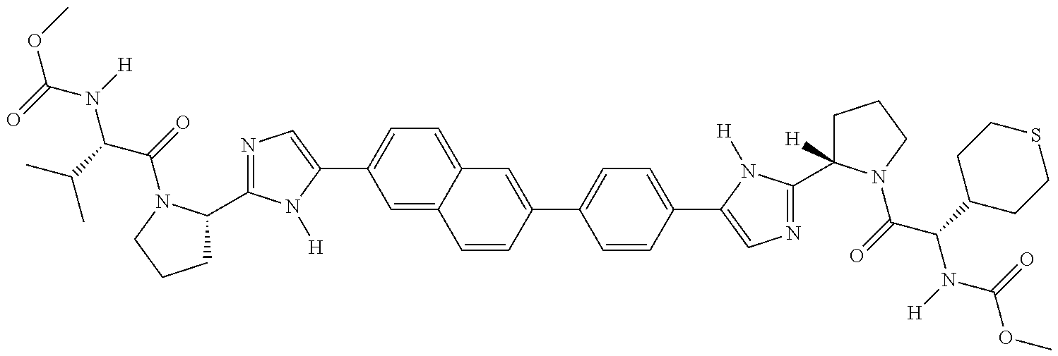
O(C(=O)N(C(C(C)C)C(=O)N1C(C2=NC=C(C3=CC=C4C(=C3)C=CC(C3=CC=C(C5=CN=C(C6([H])CCCN6C(=O)C(C6CCSCC6)N([H])C(=O)OC)N5[H])C=C3)=C4)N2[H])CCC1)[H])C
